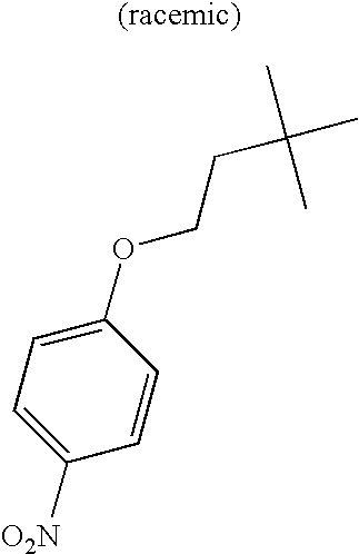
C1=C(OCCC(C)(C)C)C=CC([O2N])=C1
